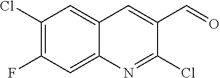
C1(Cl)=C(F)C=C2C(=C1)C=C(C=O)C(Cl)=N2
